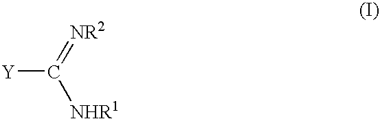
[Y]C(=[NR2])[NHR1]
